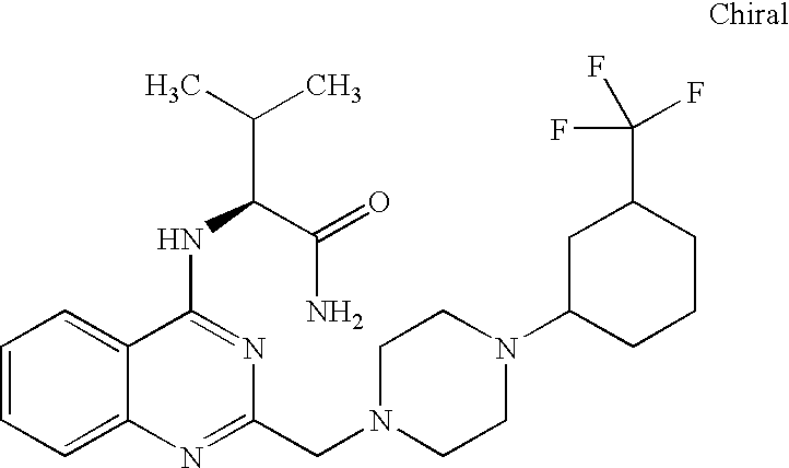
C1=CC=C2C(=C1)C(NC(C(C)C)C(=O)N)=NC(CN1CCN(C3CCCC(C(F)(F)F)C3)CC1)=N2
